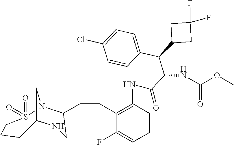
N(C(=O)C(C(C1=CC=C(Cl)C=C1)C1CC(F)(F)C1)NC(OC)=O)C1=C(CCC2N3S(=O)(=O)CCCC(C3)NC2)C(F)=CC=C1
